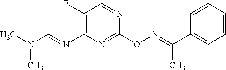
C1(F)=C(N=CN(C)C)N=C(ON=C(C2=CC=CC=C2)C)N=C1
